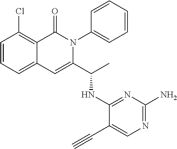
C1(Cl)=C2C(=CC=C1)C=C(C(C)NC1=NC(N)=NC=C1C#C)N(C1=CC=CC=C1)C2=O
